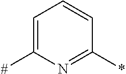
C1=C([#])N=C(*)C=C1
